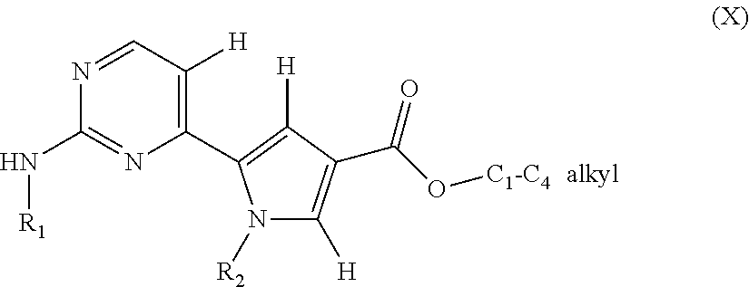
N1([R2])C([H])=C(C(O[C1-C4])=O)C([H])=C1C1=C([H])C=NC(N[R1])=N1
